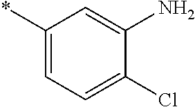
C1(*)=CC=C(Cl)C(N)=C1
